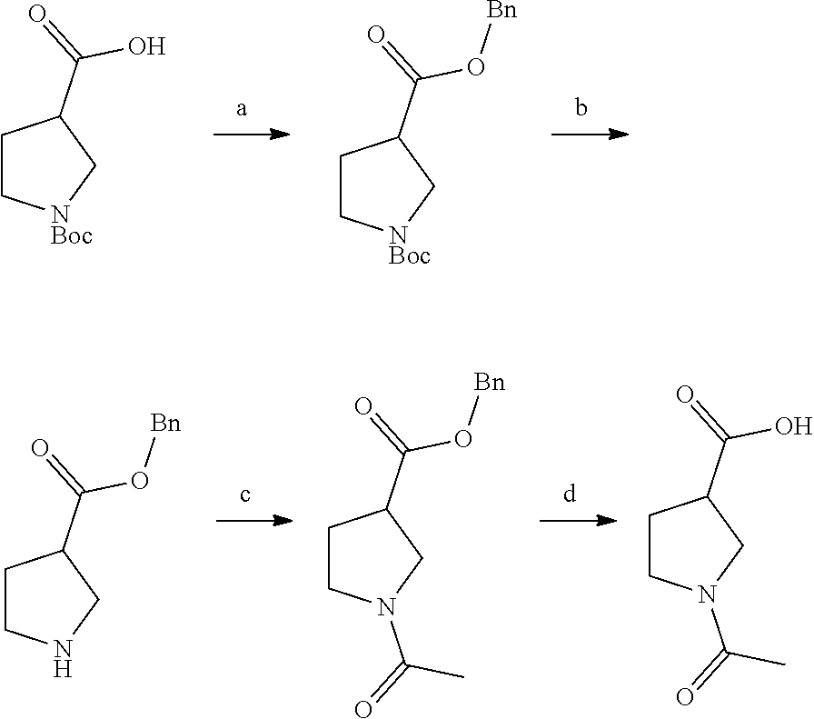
C1C[NBoc]CC1C(=O)O.C1C[NBoc]CC1C(=O)O[Bn].C1CNCC1C(=O)O[Bn].C1CN(C(=O)C)CC1C(=O)O[Bn].C1CN(C(=O)C)CC1C(=O)O
